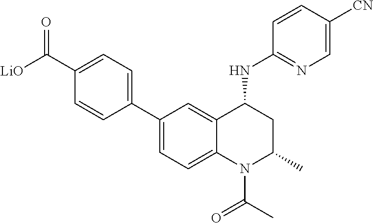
C1(C2=CC=C3C(=C2)C(NC2=NC=C([CN])C=C2)CC(C)N3C(C)=O)=CC=C(C([LiO])=O)C=C1
